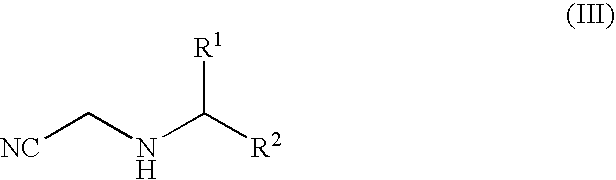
N(C([R2])[R1])C[NC]
